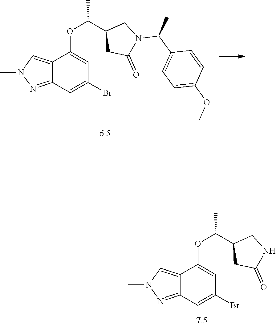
C12=CN(C)N=C1C=C(Br)C=C2OC(C1CC(=O)NC1)C.C12=CN(C)N=C1C=C(Br)C=C2OC(C1CC(=O)N(C(C)C2=CC=C(OC)C=C2)C1)C
